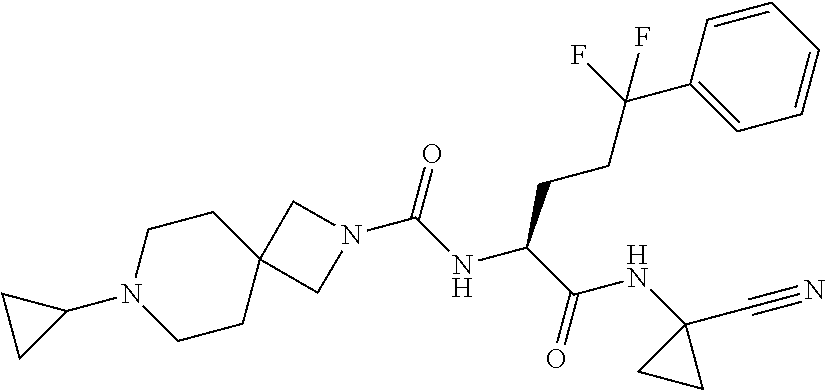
N1(C(NC(C(NC2(C#N)CC2)=O)CCC(C2=CC=CC=C2)(F)F)=O)CC2(C1)CCN(C1CC1)CC2
